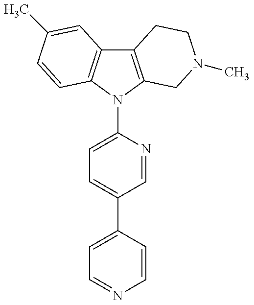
C12=C(N(C3=CC=C(C4=CC=NC=C4)C=N3)C3=C1C=C(C)C=C3)CN(C)CC2
